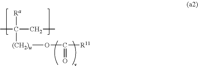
CC(CC)([Ra])[(CH2)u]OC([R11])=O
